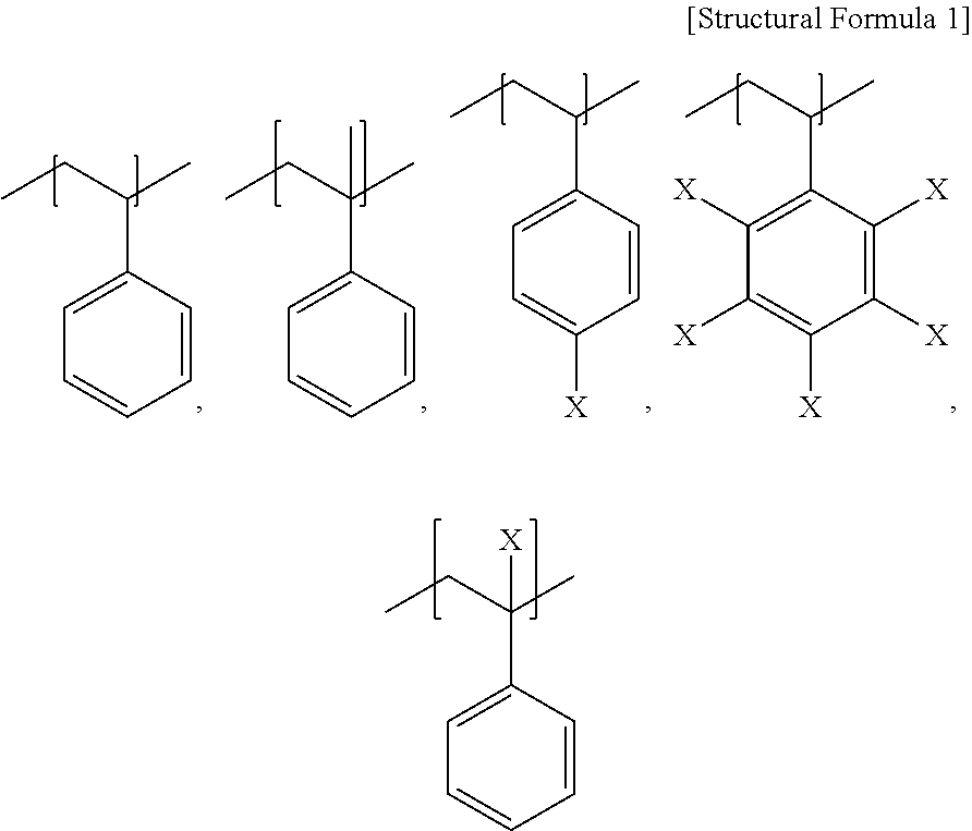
CCC(C)C1=CC=CC=C1.CCC(C)C1=CC=C([X])C=C1.CCC(C)C1=C([X])C([X])=C([X])C([X])=C1[X].CCC(C)(C1=CC=CC=C1)C.CCC(C)(C1=CC=CC=C1)[X]
